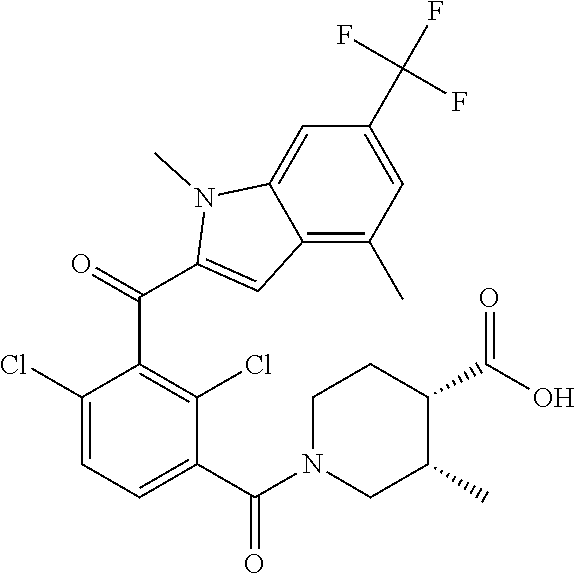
C1(Cl)=CC=C(C(=O)N2CC(C)C(C(O)=O)CC2)C(Cl)=C1C(=O)C1=CC2=C(C)C=C(C(F)(F)F)C=C2N1C
